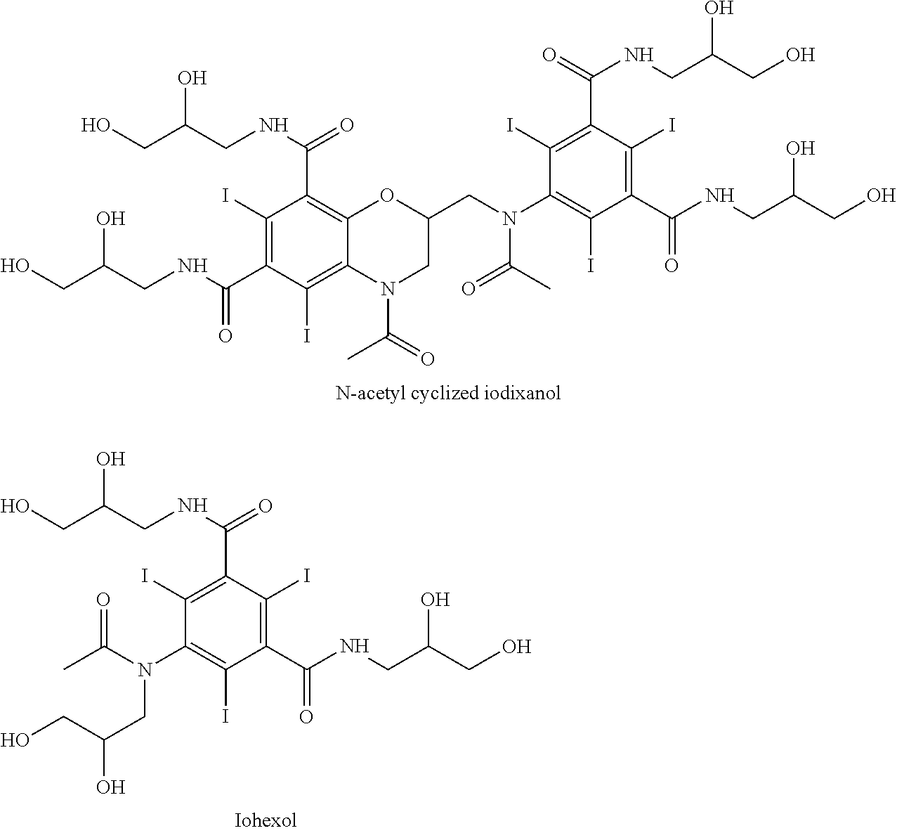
OCC(CNC(=O)C1=C2C(=C(I)C(C(NCC(CO)O)=O)=C1I)N(C(=O)C)CC(CN(C1=C(I)C(C(NCC(CO)O)=O)=C(I)C(C(=O)NCC(CO)O)=C1I)C(=O)C)O2)O.C1(N(C(C)=O)CC(O)CO)=C(I)C(C(NCC(CO)O)=O)=C(I)C(C(NCC(CO)O)=O)=C1I
